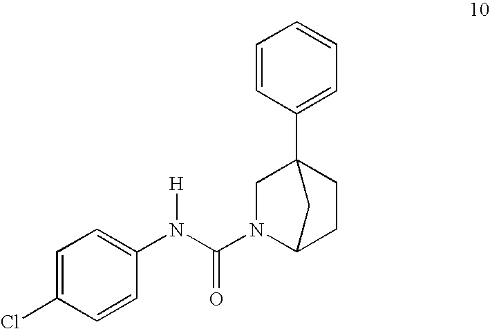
C1(N(C(N2CC3(C4=CC=CC=C4)CCC2C3)=O)[H])=CC=C(Cl)C=C1
